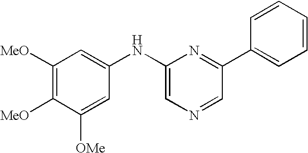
C1([MeO])=C([MeO])C([OMe])=CC(NC2=CN=CC(C3=CC=CC=C3)=N2)=C1
